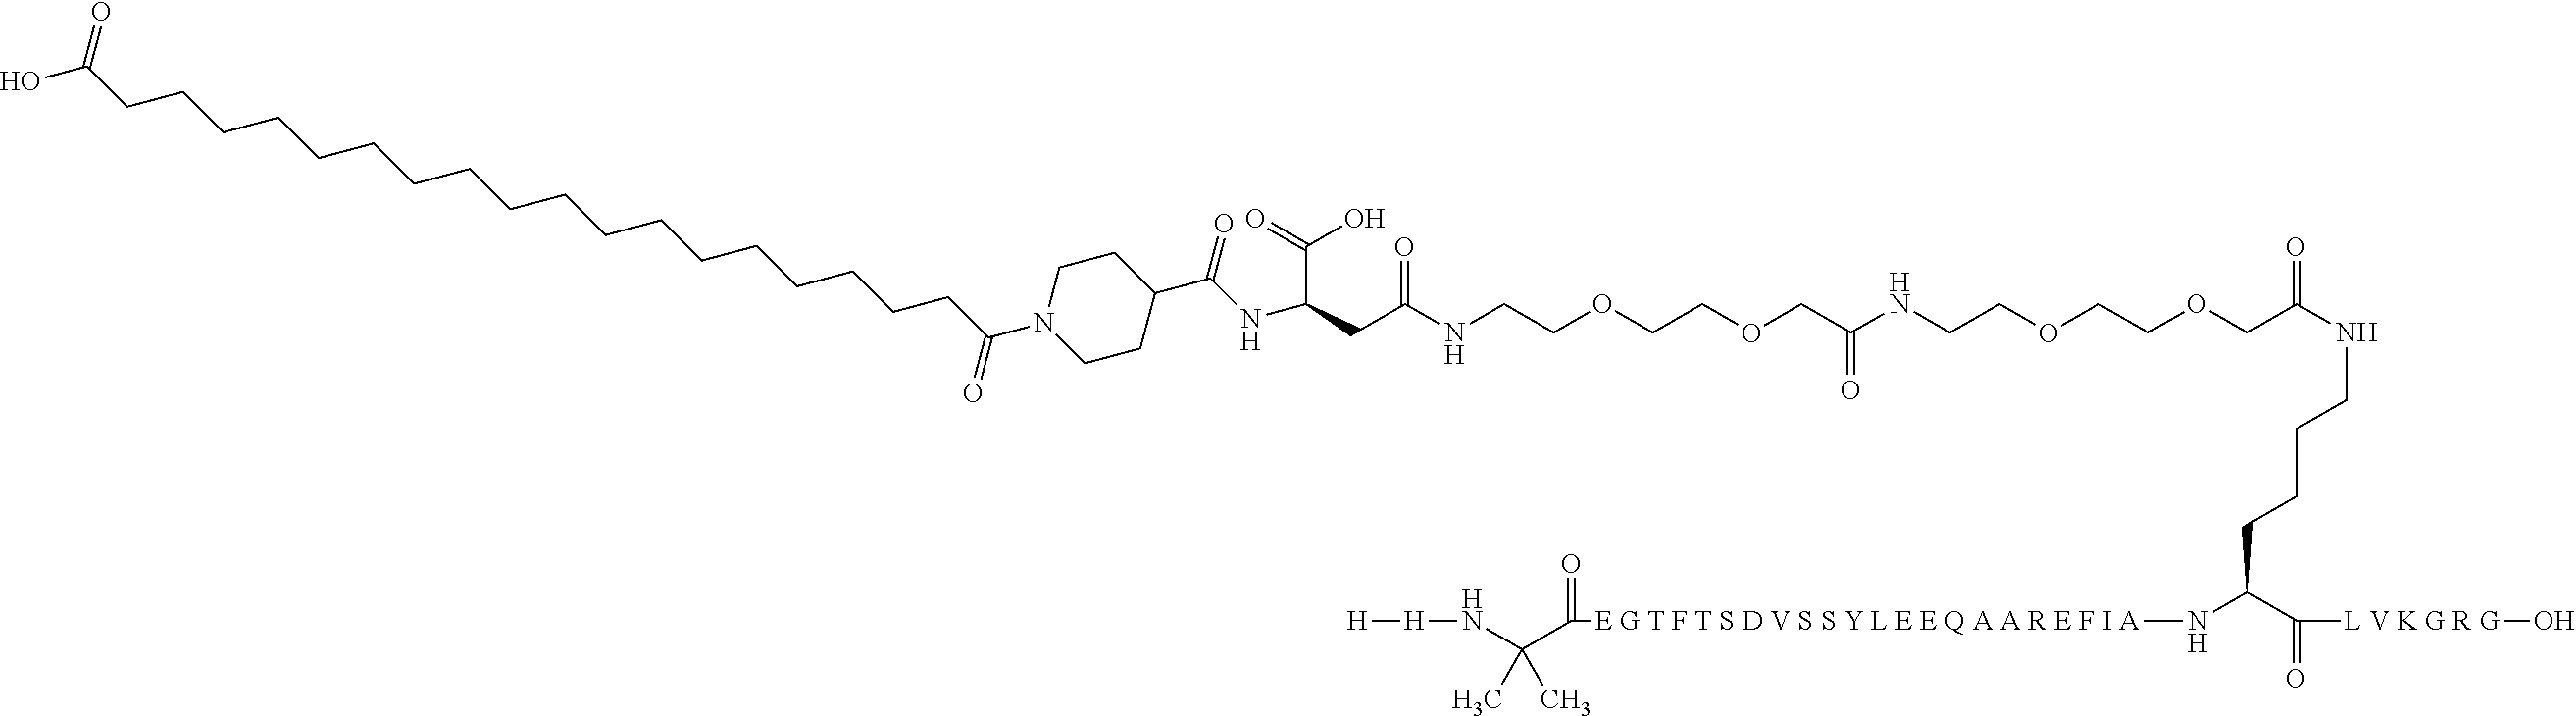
OC(CCCCCCCCCCCCCCCCCCC(N1CCC(C(NC(C(O)=O)CC(NCCOCCOCC(NCCOCCOCC(NCCCCC(C([L V K G R G]O)=O)N[E G T F T S D V S S Y L E E Q A A R E F I A]C(=O)C(N[H][H])(C)C)=O)=O)=O)=O)CC1)=O)=O
